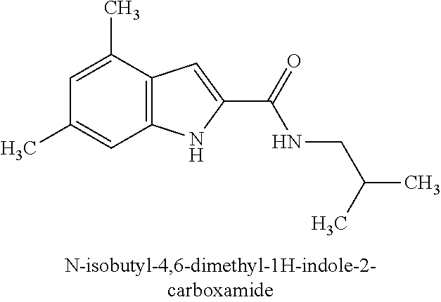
C12=C(C(C)=CC(C)=C1)C=C(C(=O)NCC(C)C)N2
